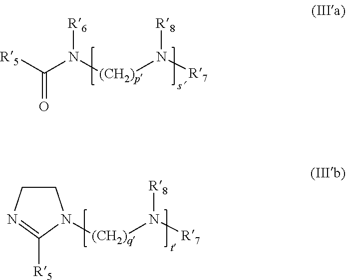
[R6]N([(CH2)p]N([R8])[R7])C([R5])=O.[(CH2)q](N([R8])[R7])N1CCN=C1[R5]
